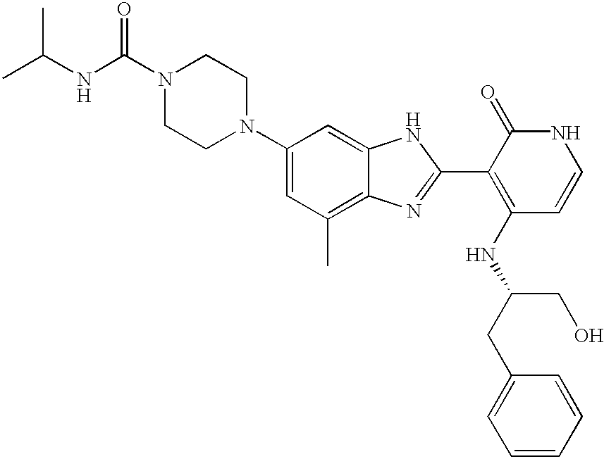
C1(N2CCN(C(NC(C)C)=O)CC2)=CC(C)=C2C(=C1)NC(C1=C(NC(CC3=CC=CC=C3)CO)C=CNC1=O)=N2
